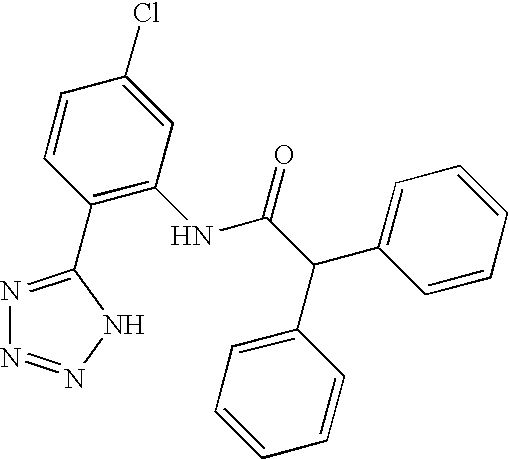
N1=C(C2=C(NC(C(C3=CC=CC=C3)C3=CC=CC=C3)=O)C=C(Cl)C=C2)NN=N1
